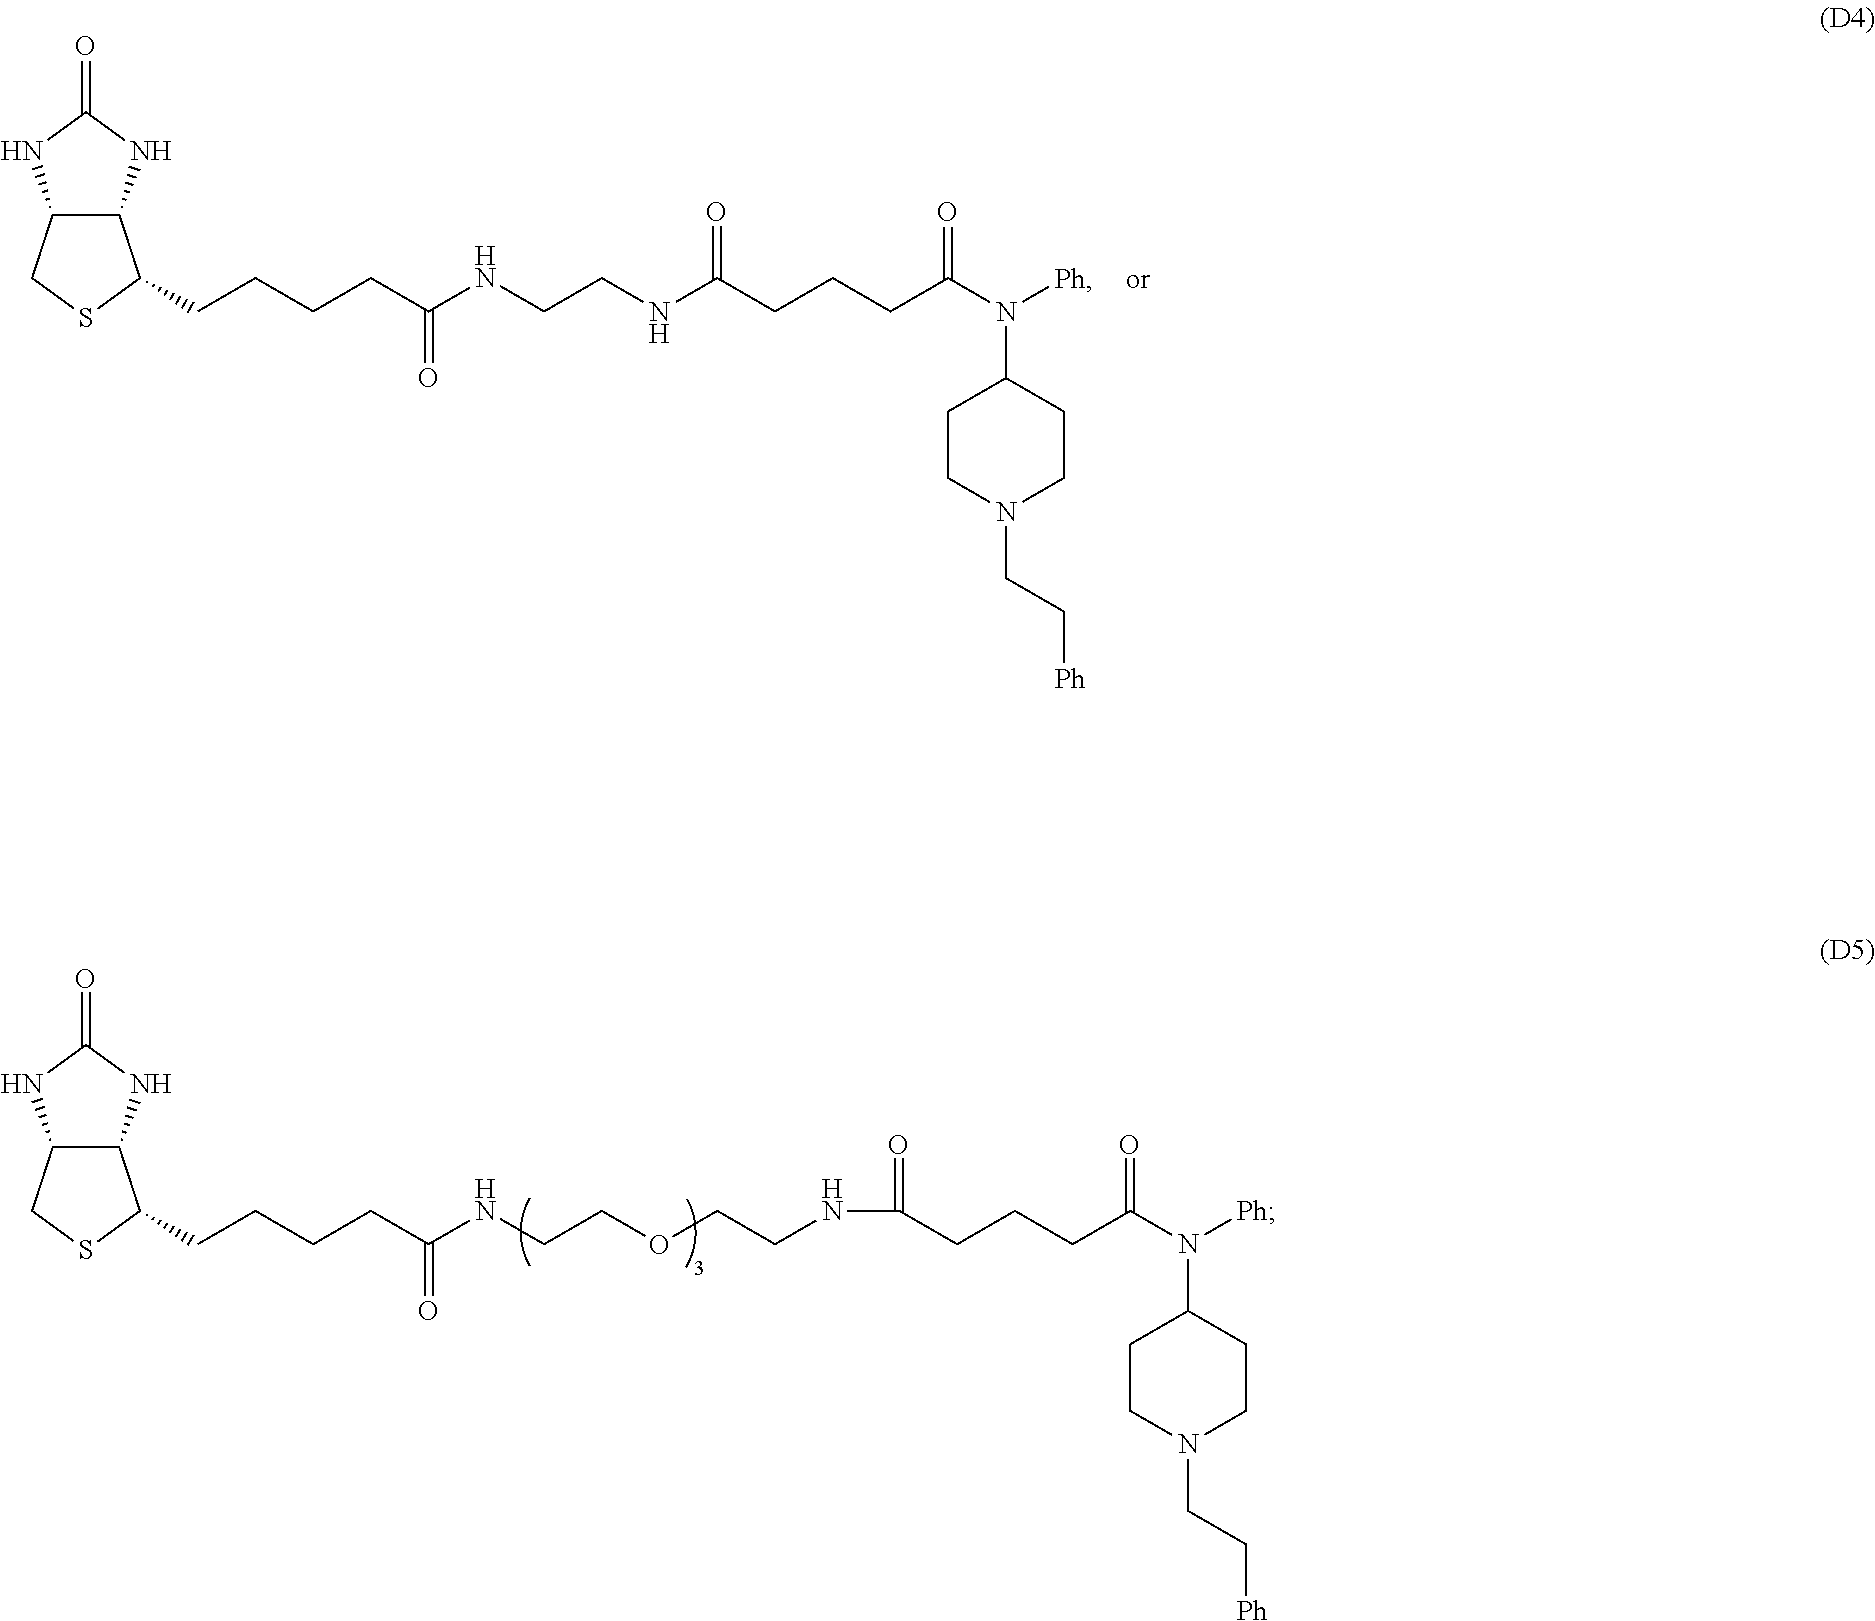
C1(N([Ph])C(=O)CCCC(=O)NCCNC(CCCCC2C3C(NC(=O)N3)CS2)=O)CCN(CC[Ph])CC1.C1(N([Ph])C(=O)CCCC(=O)NCCOCCNC(CCCCC2C3C(NC(=O)N3)CS2)=O)CCN(CC[Ph])CC1
